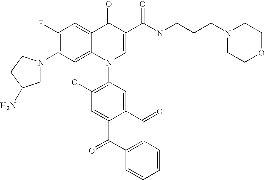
C1(F)=C(N2CC(N)CC2)C2=C3C(=C1)C(=O)C(C(NCCCN1CCOCC1)=O)=CN3C1=C(O2)C=C2C(=C1)C(=O)C1=C(C2=O)C=CC=C1
